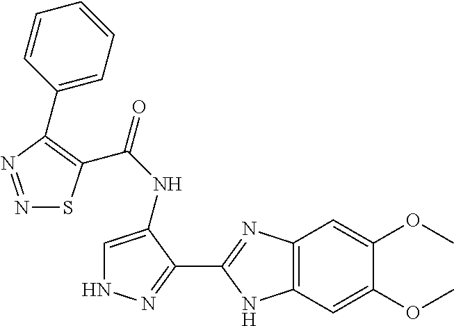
C12=C(C=C(OC)C(OC)=C1)NC(C1=NNC=C1NC(=O)C1=C(C3=CC=CC=C3)N=NS1)=N2
